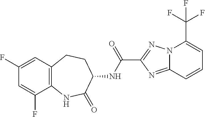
N12C(=NC(C(NC3CCC4=C(NC3=O)C(F)=CC(F)=C4)=O)=N1)C=CC=C2C(F)(F)F
